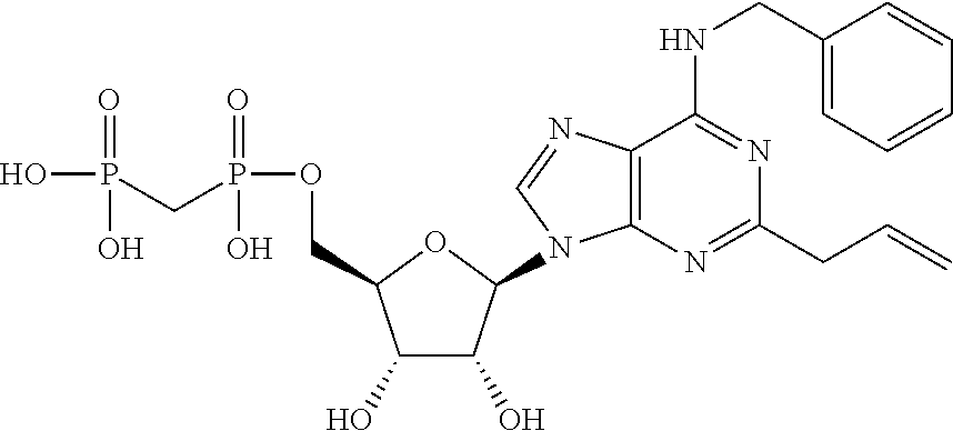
C1(O)C(O)C(N2C3=C(C(NCC4=CC=CC=C4)=NC(CC=C)=N3)N=C2)OC1COP(=O)(O)CP(=O)(O)O
